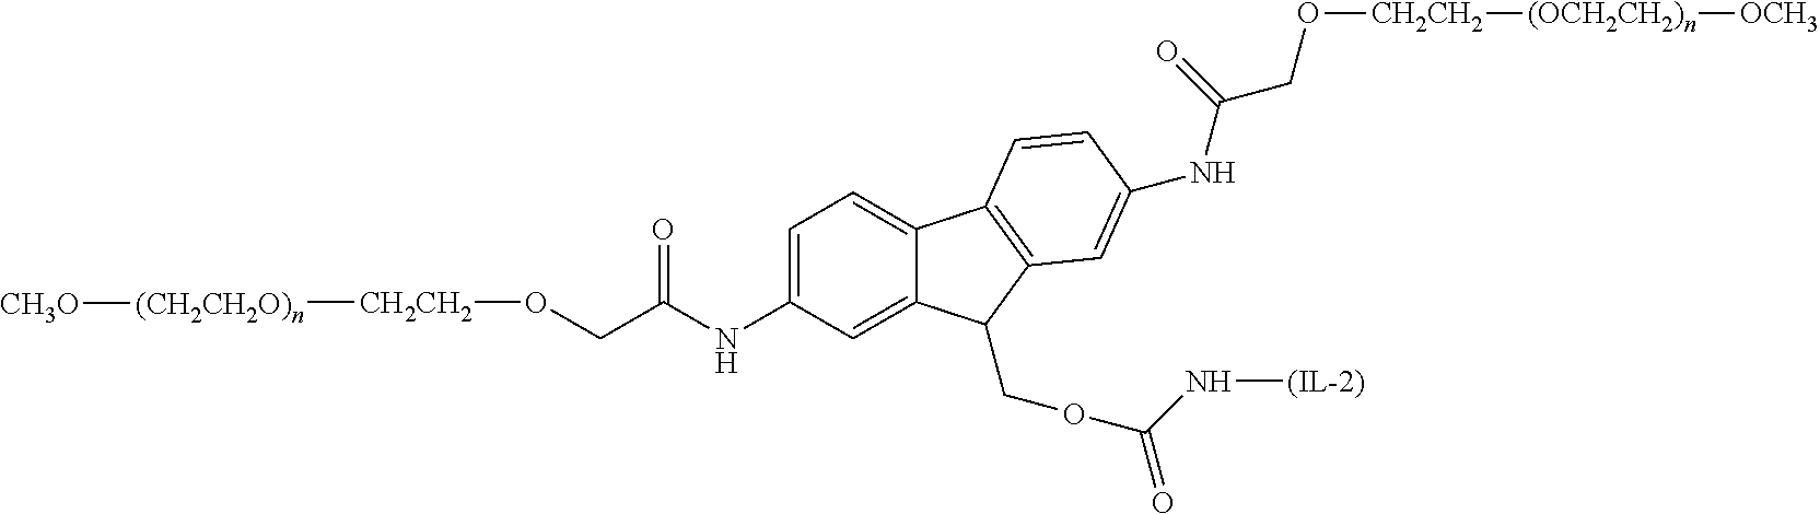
C1=C(NC(CO[CH2CH2][(CH2CH2O)n][CH3O])=O)C=C2C(COC(=O)N[(IL-2)])C3=C(C=CC(NC(CO[CH2CH2][(OCH2CH2)n][OCH3])=O)=C3)C2=C1
